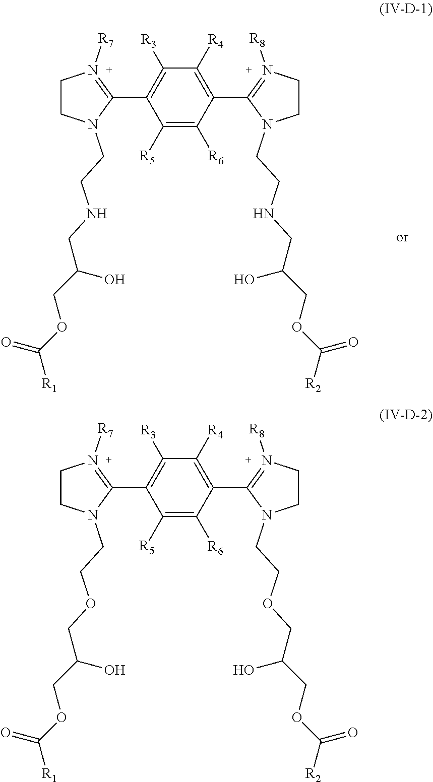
C(NCCN1CCN([R8])=C1C1=C([R4])C([R3])=C(C2=N([R7])CCN2CCNCC(COC([R1])=O)O)C([R5])=C1[R6])C(COC([R2])=O)O.C(OCCN1CCN([R8])=C1C1=C([R4])C([R3])=C(C2=N([R7])CCN2CCOCC(COC([R1])=O)O)C([R5])=C1[R6])C(COC([R2])=O)O
